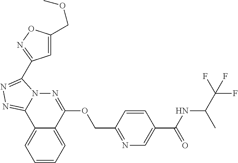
C1=CC=C2C(=C1)C1=NN=C(C3=NOC(COC)=C3)N1N=C2OCC1=NC=C(C(NC(C(F)(F)F)C)=O)C=C1
